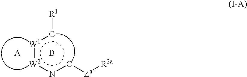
[W1](:[W2]nc[Za][R2a])c[R1].B.[A]
